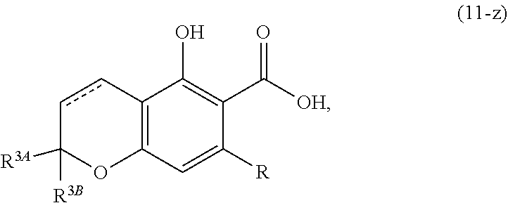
C12=C(C=C([R])C(C([OH])=O)=C1O)OC([R3B])([R3A])cc2
